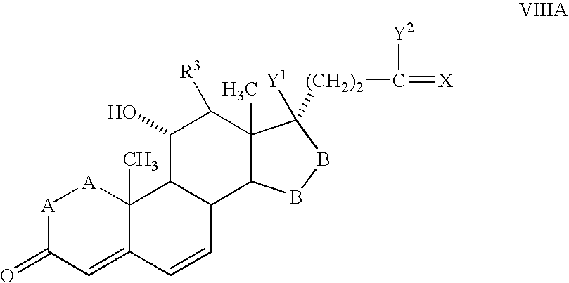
[A]1C(=O)C=C2C(C)([A]1)C1C(C=C2)C2C(C)(C([R3])C1O)C([Y1])([(CH2)2]C([Y2])=[X])BB2
